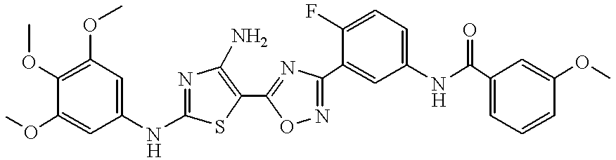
N(C1=NC(N)=C(C2=NC(C3=CC(NC(C4=CC=CC(OC)=C4)=O)=CC=C3F)=NO2)S1)C1=CC(OC)=C(OC)C(OC)=C1
